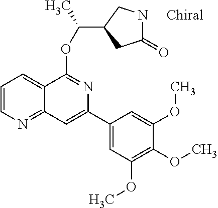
C1(C2=CC3=NC=CC=C3C(OC(C)C3CC(=O)NC3)=N2)=CC(OC)=C(OC)C(OC)=C1
